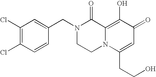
C1(Cl)=C(Cl)C=CC(CN2CCN3C(=C(O)C(=O)C=C3CCO)C2=O)=C1
